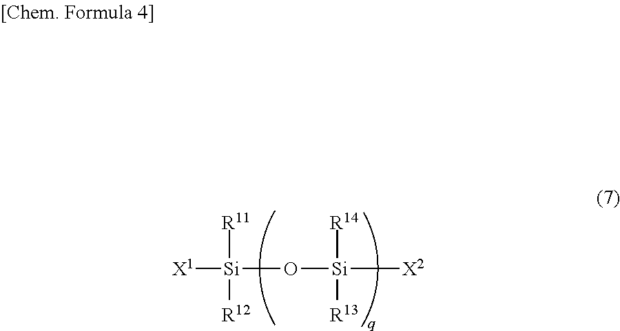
[X1][Si]([R11])([R12])O[Si]([R14])([X2])[R13]
